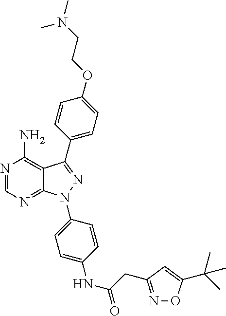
C12=C(N)N=CN=C1N(C1=CC=C(NC(CC3=NOC(C(C)(C)C)=C3)=O)C=C1)N=C2C1=CC=C(OCCN(C)C)C=C1
